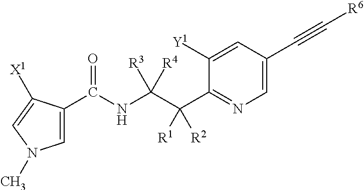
C1=C(C(NC(C(C2=NC=C(C#C[R6])C=C2[Y1])([R1])[R2])([R3])[R4])=O)C([X1])=CN1C
